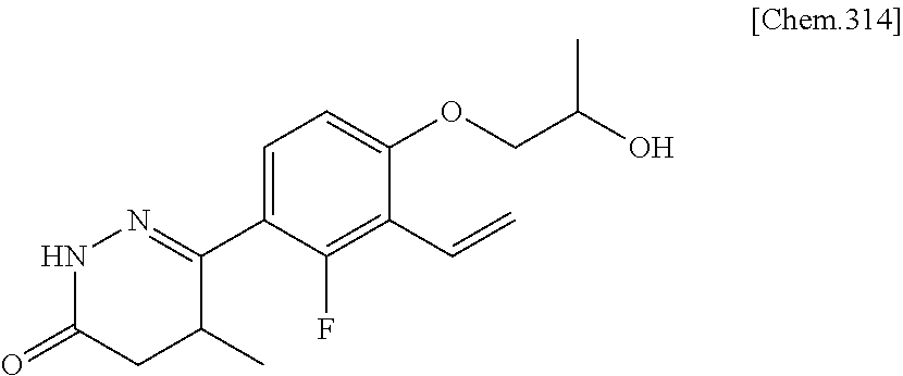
C1(C2=NNC(=O)CC2C)=CC=C(OCC(O)C)C(C=C)=C1F
